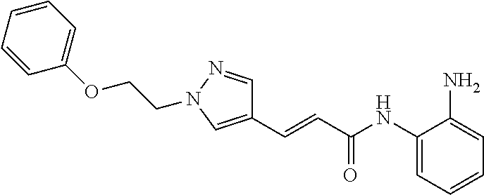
C1=C(N)C(NC(C=CC2=CN(CCOC3=CC=CC=C3)N=C2)=O)=CC=C1
